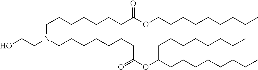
C(CCN(CCCCCCCC(=O)OC(CCCCCCCC)CCCCCCCC)CCO)CCCCC(OCCCCCCCCC)=O
